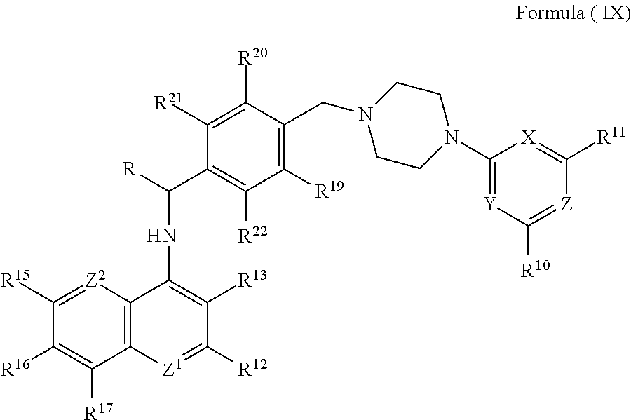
C1([R15])=[Z2]C2=C(C([R17])=C1[R16])[Z1]=C([R12])C([R13])=C2NC([R])C1=C([R22])C([R19])=C(CN2CCN(C3=[Y]C([R10])=[Z]C([R11])=[X]3)CC2)C([R20])=C1[R21]
